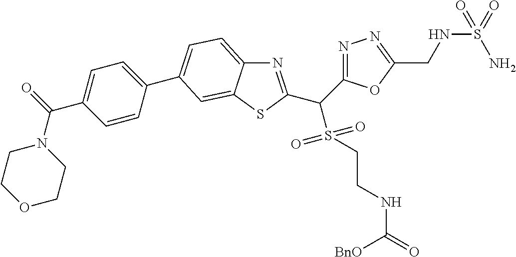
N1=C(C(S(=O)(=O)CCNC(=O)[BnO])C2=NN=C(CNS(=O)(N)=O)O2)SC2=CC(C3=CC=C(C(=O)N4CCOCC4)C=C3)=CC=C12
